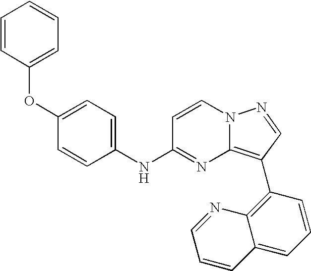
O(C1=CC=CC=C1)C1=CC=C(NC2=NC3=C(C4=C5C(=CC=C4)C=CC=N5)C=NN3C=C2)C=C1
